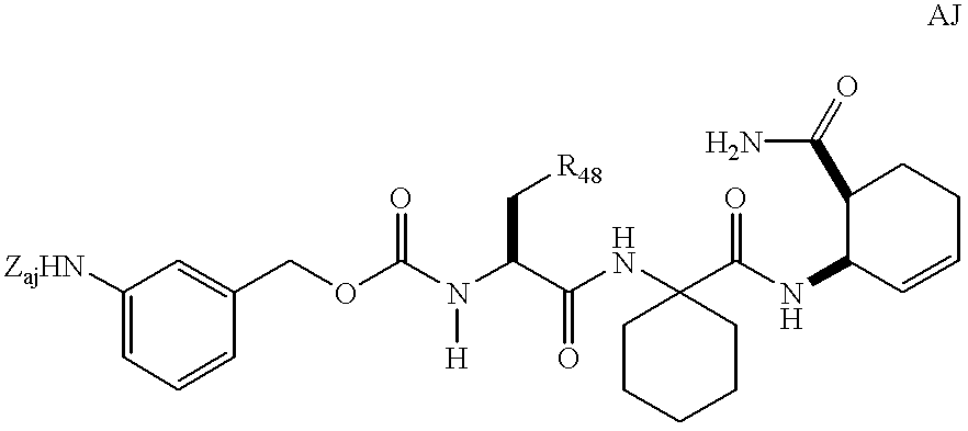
[ZajHN]C1=CC=CC(COC(N(C(C(NC2(C(NC3C=CCCC3C(=O)N)=O)CCCCC2)=O)C[R48])[H])=O)=C1
